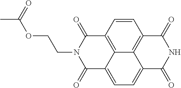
O(CCN1C(=O)C2=C3C(=CC=C4C3=C(C=C2)C(=O)NC4=O)C1=O)C(=O)C
